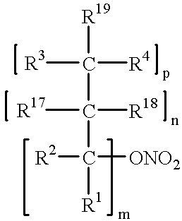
[R19]C(C(C([R1])([R2])[ONO2])([R18])[R17])([R4])[R3]
